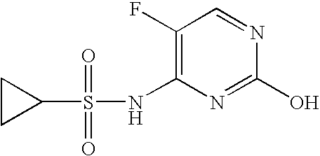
C1(F)=C(NS(C2CC2)(=O)=O)N=C(O)N=C1
